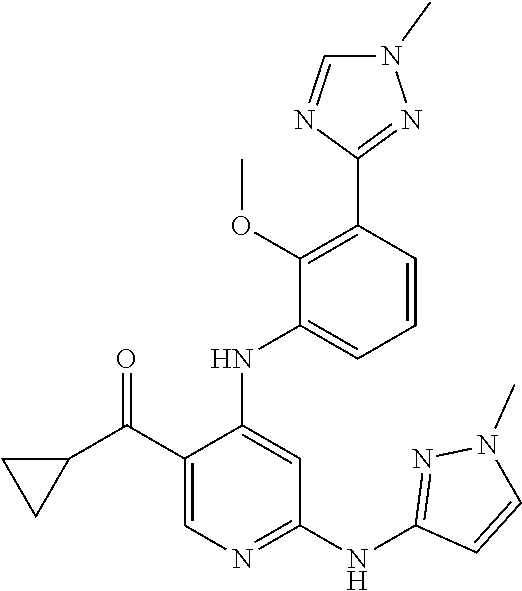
C1(C(C2CC2)=O)=CN=C(NC2=NN(C)C=C2)C=C1NC1=CC=CC(C2=NN(C)C=N2)=C1OC
